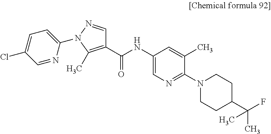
C1(C(NC2=CN=C(N3CCC(C(C)(C)F)CC3)C(C)=C2)=O)=C(C)N(C2=CC=C(Cl)C=N2)N=C1
